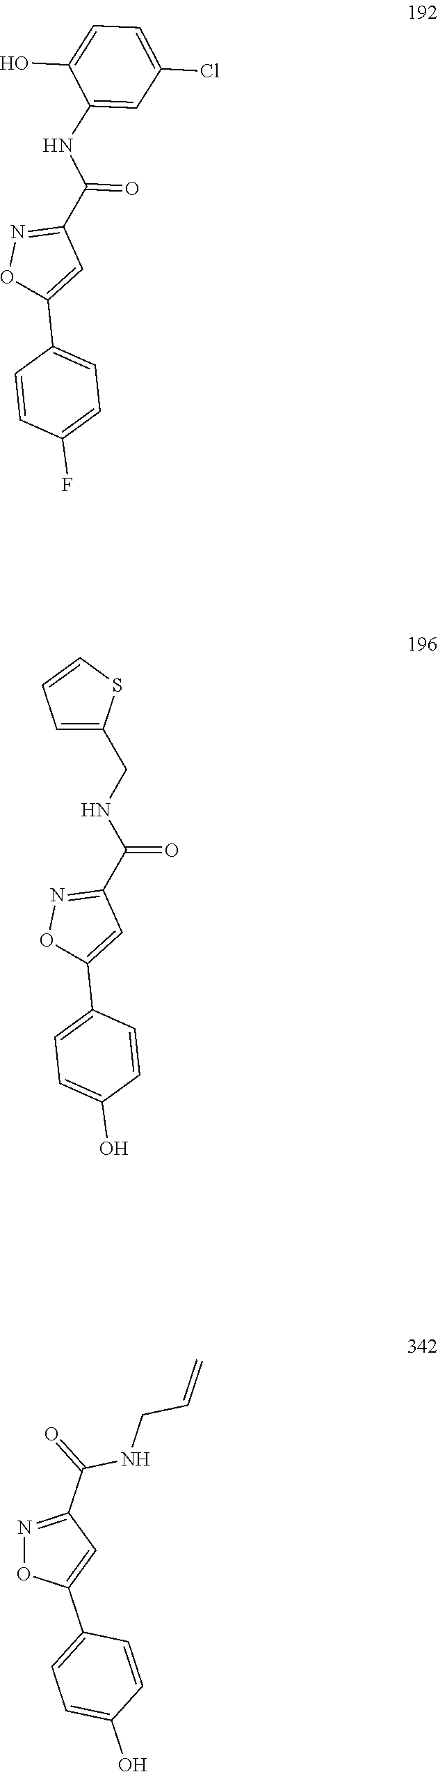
C1(NC(C2=NOC(C3=CC=C(F)C=C3)=C2)=O)=CC(Cl)=CC=C1O.C(NC(C1=NOC(C2=CC=C(O)C=C2)=C1)=O)C1=CC=CS1.N1=C(C(=O)NCC=C)C=C(C2=CC=C(O)C=C2)O1
